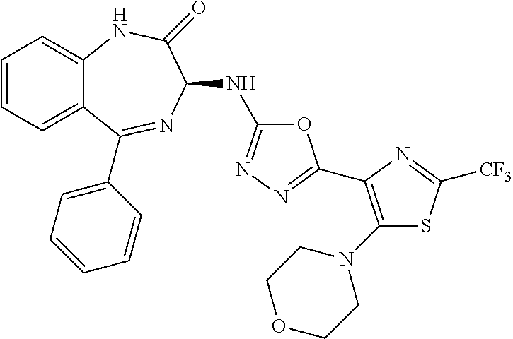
C1=CC=C2C(=C1)NC(=O)C(NC1=NN=C(C3=C(N4CCOCC4)SC([CF3])=N3)O1)N=C2C1=CC=CC=C1
